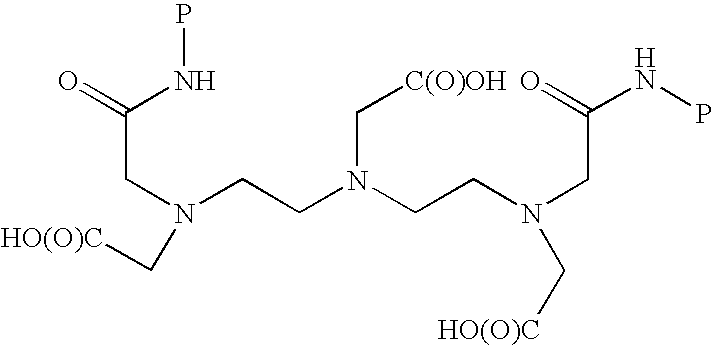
C(CN(CCN(CCN(CC(=O)NP)C[HO(O)C])C[C(O)OH])C[HO(O)C])(=O)NP
